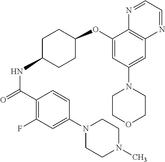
C1(C(=O)NC2CCC(OC3=CC(N4CCOCC4)=CC4=C3N=CC=N4)CC2)=C(F)C=C(N2CCN(C)CC2)C=C1
